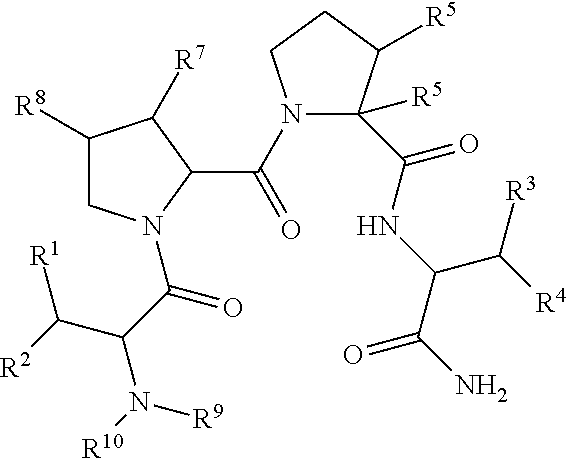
C1([R8])CN(C(C(N([R9])[R10])C([R2])[R1])=O)C(C(=O)N2CCC([R5])C2([R5])C(NC(C(=O)N)C([R3])[R4])=O)C1[R7]
